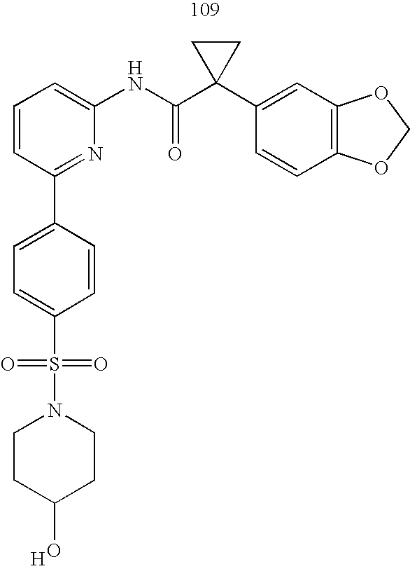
C1=CC(C2=CC=C(S(N3CCC(O)CC3)(=O)=O)C=C2)=NC(NC(C2(C3=CC4=C(C=C3)OCO4)CC2)=O)=C1.[H]
